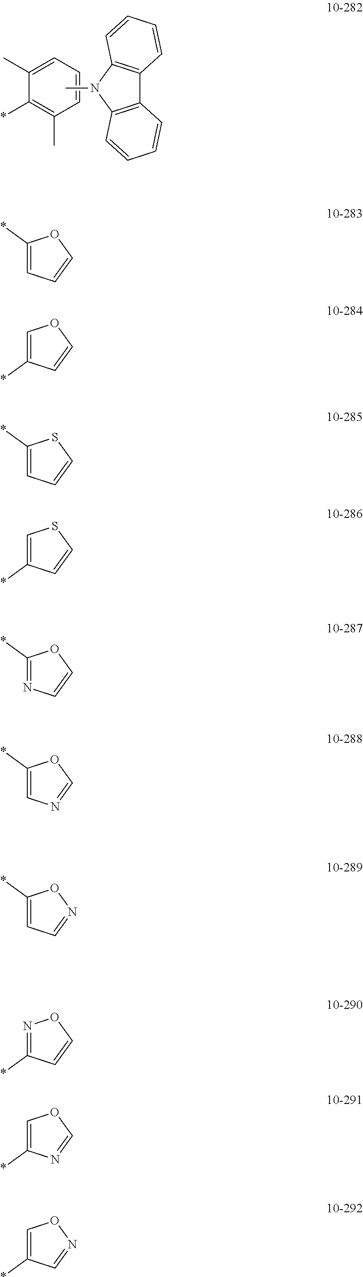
C1=CC=C(C)C(*)=C1C.CN1C2=C(C3=C1C=CC=C3)C=CC=C2.C1(*)=CC=CO1.C1=C(*)C=CO1.C1(*)=CC=CS1.C1=C(*)C=CS1.C1(*)=NC=CO1.C1(*)=CN=CO1.C1(*)=CC=NO1.N1=C(*)C=CO1.C1=C(*)N=CO1.C1=C(*)C=NO1
